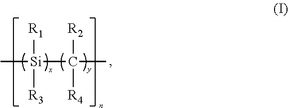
C[Si](C(C)([R2])[R4])([R1])[R3]
